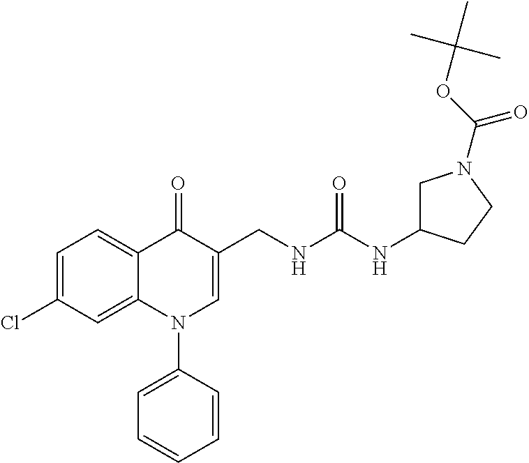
C1=C(Cl)C=C2C(=C1)C(=O)C(CNC(NC1CN(C(OC(C)(C)C)=O)CC1)=O)=CN2C1=CC=CC=C1
